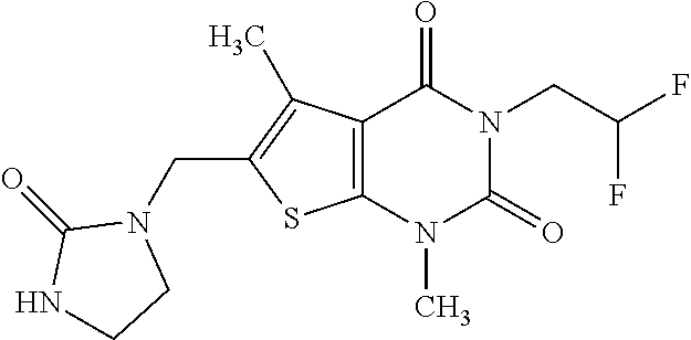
C12=C(N(C)C(=O)N(CC(F)F)C1=O)SC(CN1C(=O)NCC1)=C2C
